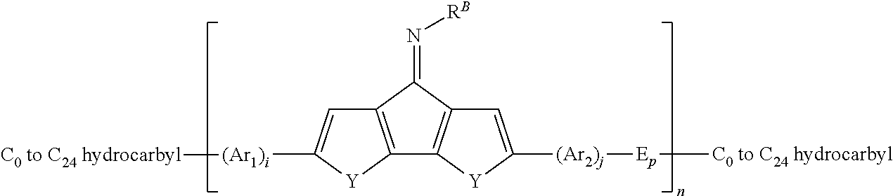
C12=C(C(=N[RB])C3=C1[Y]C([(Ar2)j][Ep][C0 to C24 hydrocarbyl])=C3)C=C([(Ar1)i][C0 to C24 hydrocarbyl])[Y]2
